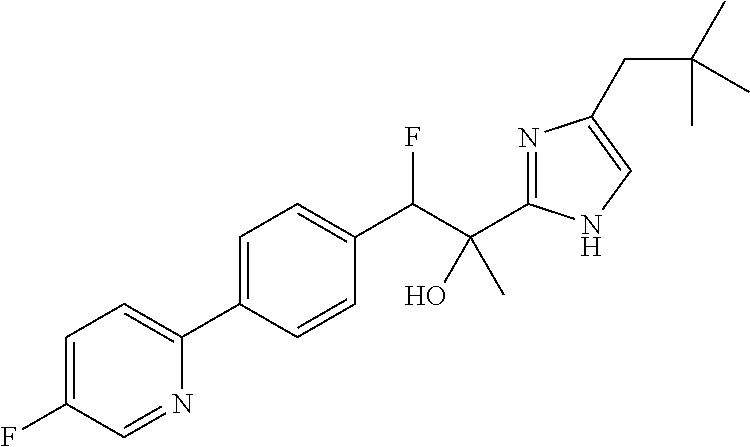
C1=C(C2=CC=C(F)C=N2)C=CC(C(C(C2=NC(CC(C)(C)C)=CN2)(O)C)F)=C1
